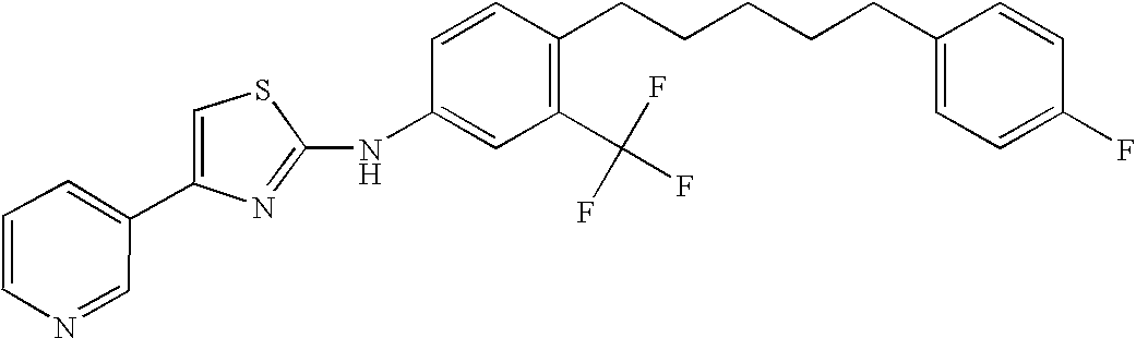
C1(C2=CC=CN=C2)=CSC(NC2=CC(C(F)(F)F)=C(CCCCCC3=CC=C(F)C=C3)C=C2)=N1
